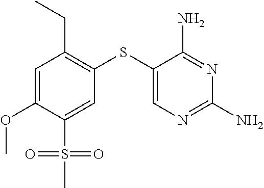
C1=C(OC)C(S(C)(=O)=O)=CC(SC2=CN=C(N)N=C2N)=C1CC
